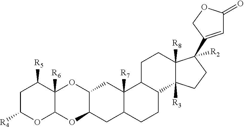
C1C([R4])OC2C([R6])(C1[R5])OC1C(O2)CC2C([R7])(C1)C1C(CC2)C2([R3])C([R8])(CC1)C([R2])(C1=CC(=O)OC1)CC2
